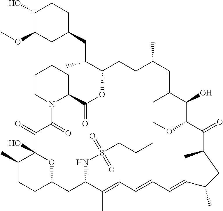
C1(C)CCC2OC1(O)C(=O)C(=O)N1C(CCCC1)C(=O)OC(C(CC1CCC(O)C(OC)C1)C)CCC(C)C=C(C)C(O)C(OC)C(=O)C(C)CC(C)C=CC=CC=C(C)C(NS(CCC)(=O)=O)C2
